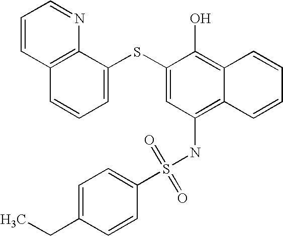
C1=CC2=C(N=C1)C(SC1=CC(NS(C3=CC=C(CC)C=C3)(=O)=O)=C3C(=C1O)C=CC=C3)=CC=C2
